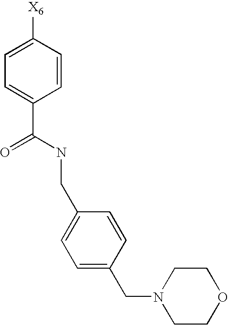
C1=C([X6])C=CC(C(=O)NCC2=CC=C(CN3CCOCC3)C=C2)=C1
